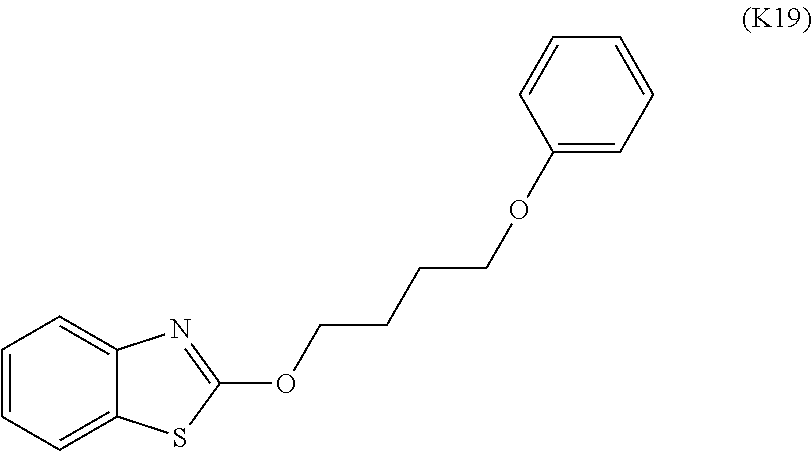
C1=CC=C2C(=C1)N=C(OCCCCOC1=CC=CC=C1)S2
